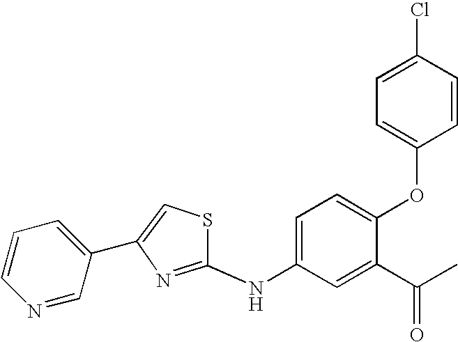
C1(C2=CC=CN=C2)=CSC(NC2=CC=C(OC3=CC=C(Cl)C=C3)C(C(C)=O)=C2)=N1
